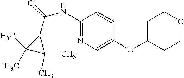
C(NC1=NC=C(OC2CCOCC2)C=C1)(=O)C1C(C)(C)C1(C)C
